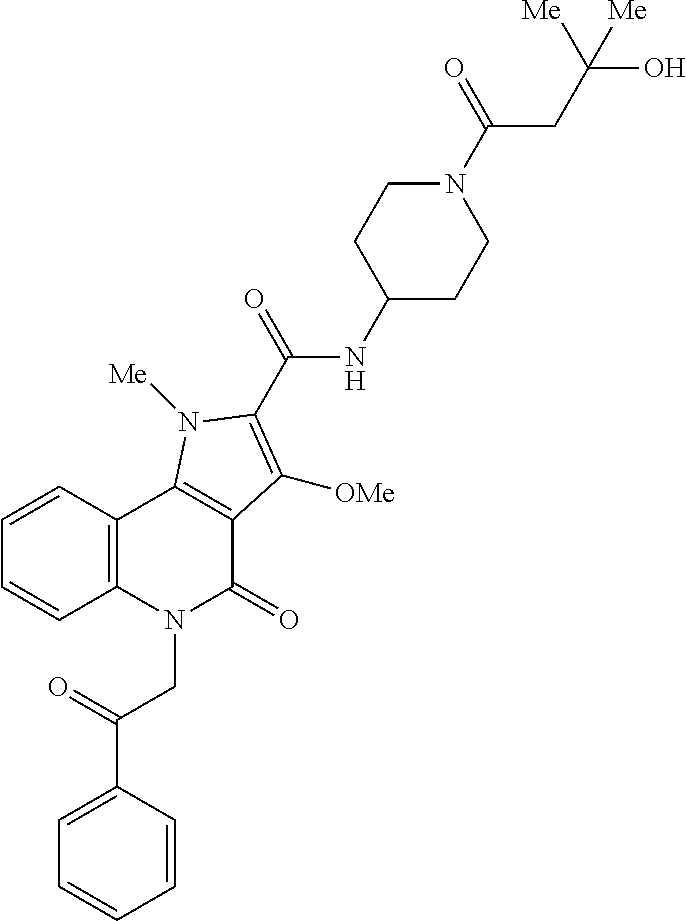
C1=CC2=C(C=C1)N(CC(=O)C1=CC=CC=C1)C(=O)C1=C2N([Me])C(C(NC2CCN(C(CC([Me])(O)[Me])=O)CC2)=O)=C1[OMe]
